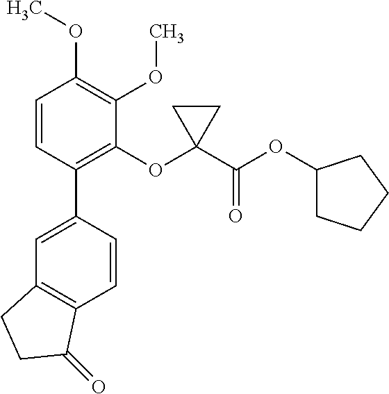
C1=C(C2=C(OC3(C(OC4CCCC4)=O)CC3)C(OC)=C(OC)C=C2)C=CC2=C1CCC2=O
